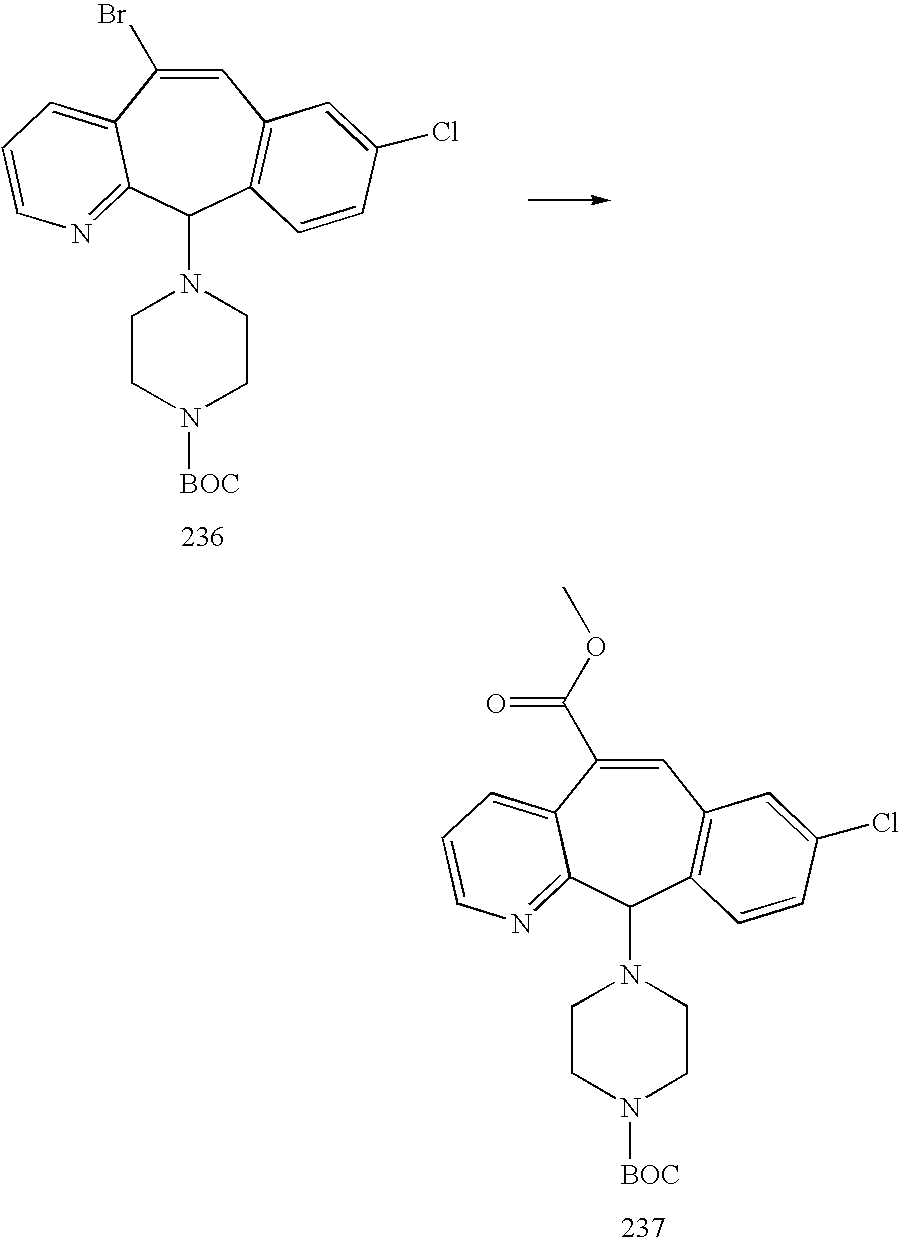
C1=C(Br)C2=CC=CN=C2C(N2CCN([BOC])CC2)C2=C1C=C(Cl)C=C2.C1=C(C(OC)=O)C2=CC=CN=C2C(N2CCN([BOC])CC2)C2=C1C=C(Cl)C=C2
